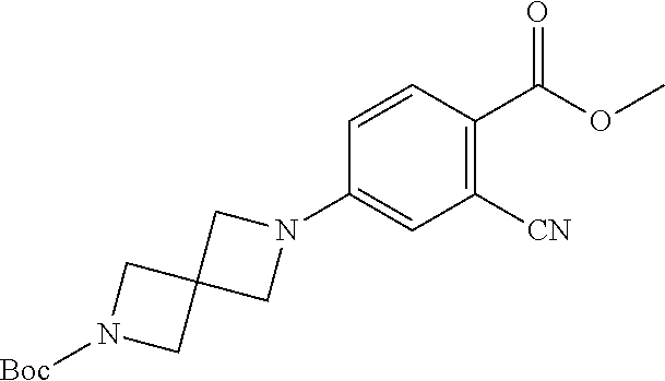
N1(C2=CC([CN])=C(C(OC)=O)C=C2)CC2(C1)CN([Boc])C2
